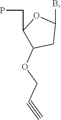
C(C1C(OCC#C)CC(B)O1)P
